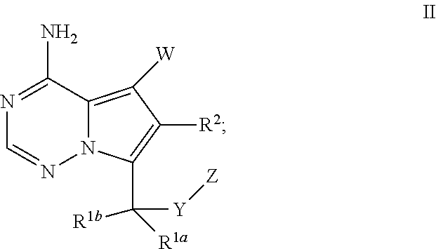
N1=C(N)C2=C([W])C([R2])=C(C([R1b])([Y][Z])[R1a])N2N=C1
